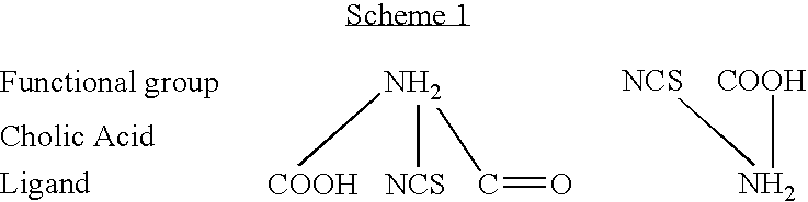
N([NCS])([COOH])C=O.N([COOH])[NCS]
